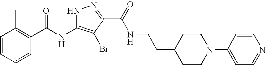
C1=CC=CC(C(NC2=C(Br)C(C(=O)NCCC3CCN(C4=CC=NC=C4)CC3)=NN2)=O)=C1C
